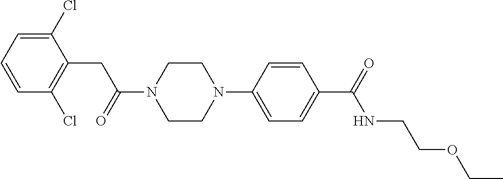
C1(Cl)=CC=CC(Cl)=C1CC(N1CCN(C2=CC=C(C(=O)NCCOCC)C=C2)CC1)=O
